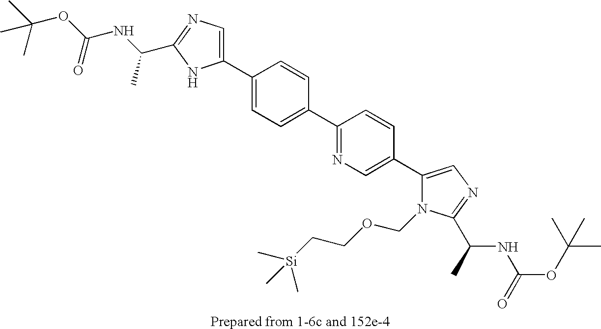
C1(C2=CC=C(C3=NC=C(C4=CN=C(C(C)NC(OC(C)(C)C)=O)N4COCC[Si](C)(C)C)C=C3)C=C2)=CN=C(C(NC(OC(C)(C)C)=O)C)N1
